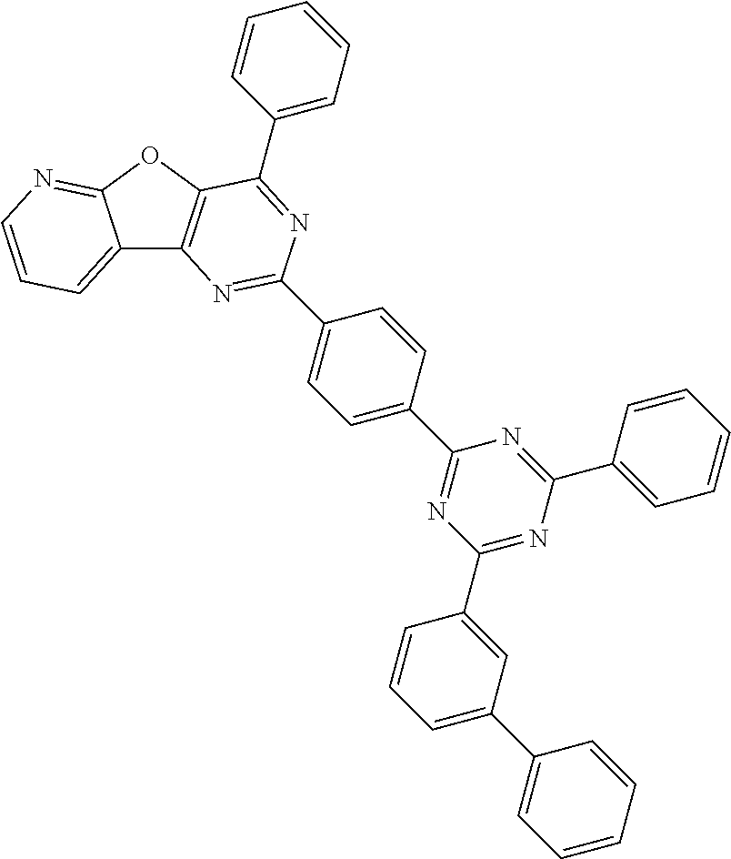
C12=CC=CN=C1OC1=C2N=C(C2=CC=C(C3=NC(C4=CC(C5=CC=CC=C5)=CC=C4)=NC(C4=CC=CC=C4)=N3)C=C2)N=C1C1=CC=CC=C1
